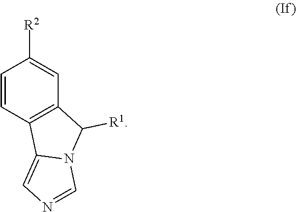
C12=C(C=C([R2])C=C1)C([R1])N1C2=CN=C1
